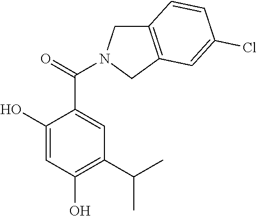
C1(O)=CC(O)=C(C(C)C)C=C1C(=O)N1CC2=C(C1)C=C(Cl)C=C2
